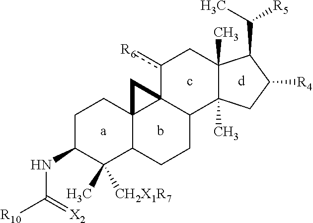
C(C1C2(C)C(C)(CC1[R4])C1C3(c([R6])C2)C2(C(CC1)C(C)([CH2X1R7])C(NC([R10])=[X2])CC2)C3)([R5])C
